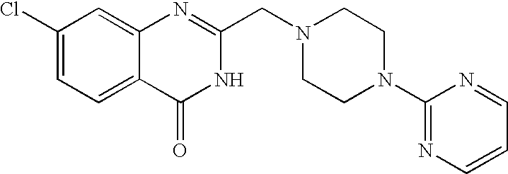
C1(Cl)=CC=C2C(=C1)N=C(CN1CCN(C3=NC=CC=N3)CC1)NC2=O
